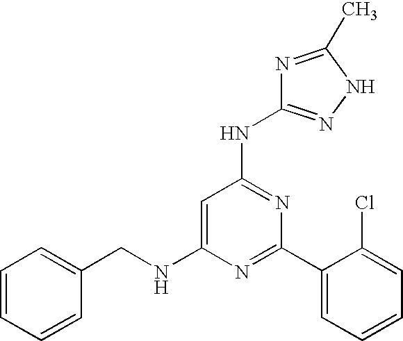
C1=C(NCC2=CC=CC=C2)N=C(C2=CC=CC=C2Cl)N=C1NC1=NNC(C)=N1
